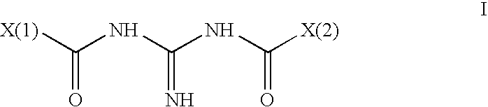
[X(1)]C(NC(NC([X(2)])=O)=N)=O
